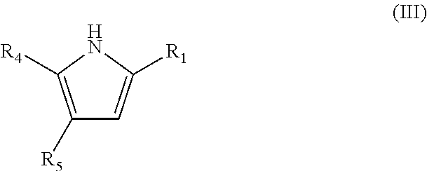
C1([R5])=C([R4])NC([R1])=C1
